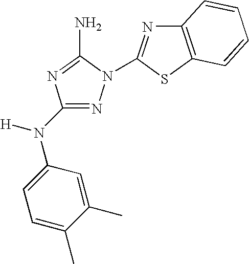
N1=C(N(C2=CC=C(C)C(C)=C2)[H])N=C(N)N1C1=NC2=C(S1)C=CC=C2
